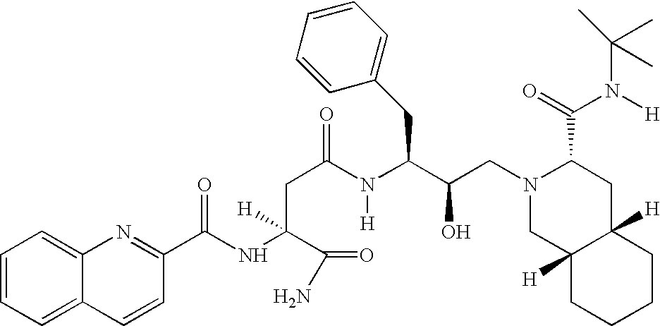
C(C(N(C(C(CN1CC2([H])C([H])(CC1C(=O)N([H])C(C)(C)C)CCCC2)O)CC1=CC=CC=C1)[H])=O)C(C(=O)N)(NC(C1=NC2=CC=CC=C2C=C1)=O)[H]
